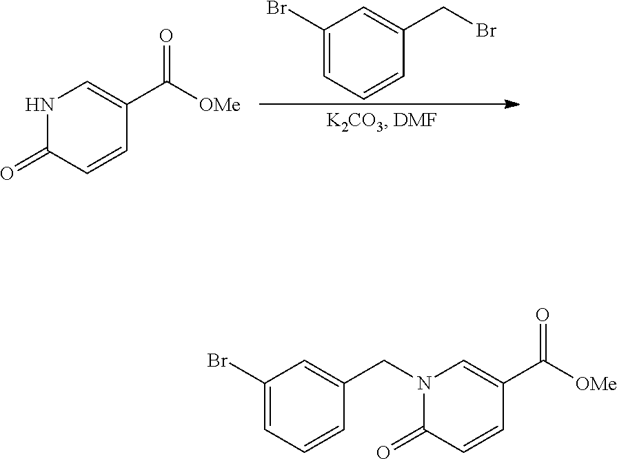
C1(Br)=CC=CC(CBr)=C1.N1C(=O)C=CC(C([OMe])=O)=C1.N1(CC2=CC(Br)=CC=C2)C(=O)C=CC(C([OMe])=O)=C1
